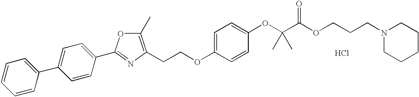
C(COC1=CC=C(OC(C(OCCCN2CCCCC2)=O)(C)C)C=C1)C1=C(C)OC(C2=CC=C(C3=CC=CC=C3)C=C2)=N1.Cl
